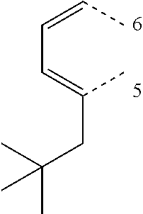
C(C=C(C)CC(C)(C)C)=CC
